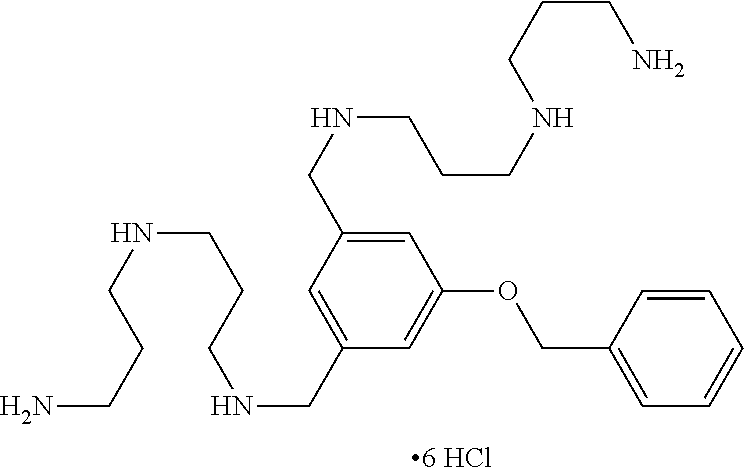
C(CNCCCNCC1=CC(CNCCCNCCCN)=CC(OCC2=CC=CC=C2)=C1)CN
